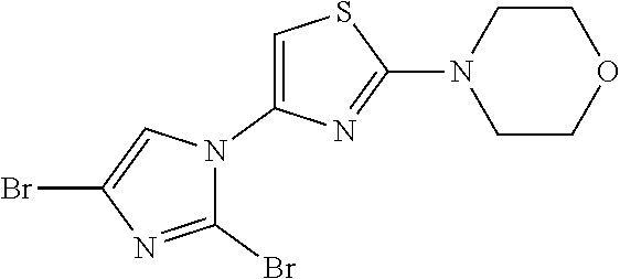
C1(Br)=NC(Br)=CN1C1=CSC(N2CCOCC2)=N1
